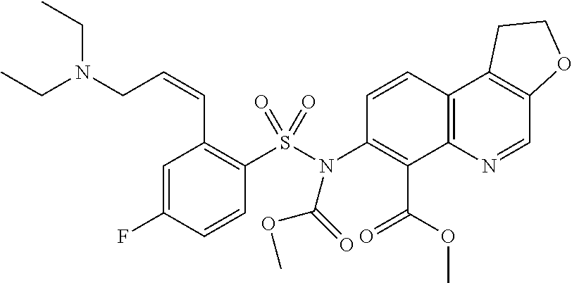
C1=C(F)C=CC(S(N(C2=C(C(=O)OC)C3=C(C=C2)C2=C(C=N3)OCC2)C(OC)=O)(=O)=O)=C1C=CCN(CC)CC
